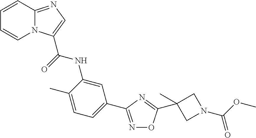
C1=CC2=NC=C(C(=O)NC3=CC(C4=NOC(C5(C)CN(C(OC)=O)C5)=N4)=CC=C3C)N2C=C1
